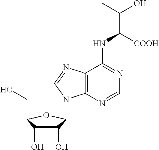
C1(O)C(O)C(CO)OC1N1C2=C(N=C1)C(NC(C(C)O)[COOH])=NC=N2
